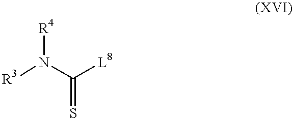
[R3]N(C([L8])=S)[R4]
